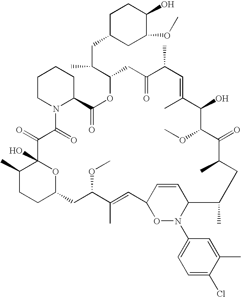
C1C(CC(C2CC(=O)C(C)C=C(C)C(O)C(OC)C(=O)C(C)CC(C)C3C=CC(C=C(C)C(OC)CC4CCC(C)C(O)(C(=O)C(=O)N5C(C(=O)O2)CCCC5)O4)ON3C2=CC=C(Cl)C(C)=C2)C)CC(OC)C(O)C1
